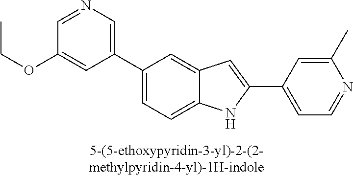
C1=NC=C(C2=CC=C3C(=C2)C=C(C2=CC=NC(C)=C2)N3)C=C1OCC
